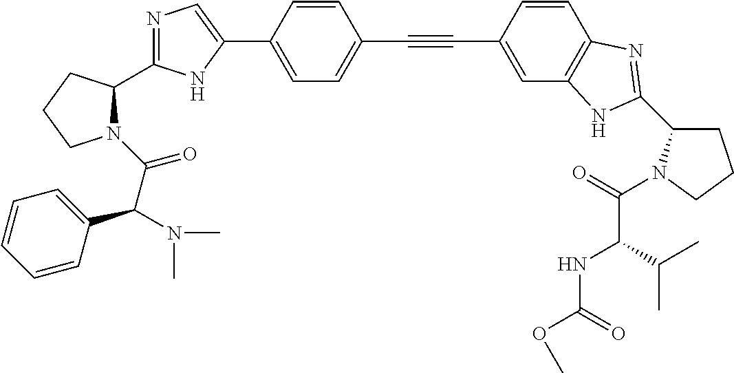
C1=C(C2=CN=C(C3N(C(C(C4=CC=CC=C4)N(C)C)=O)CCC3)N2)C=CC(C#CC2=CC3=C(C=C2)N=C(C2CCCN2C(=O)C(NC(OC)=O)C(C)C)N3)=C1
